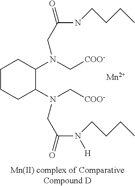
C1CCC(N(C[COO-])CC(=O)N([H])CCCC)C(N(C[COO-])CC(=O)NCCCC)C1.[Mn]
